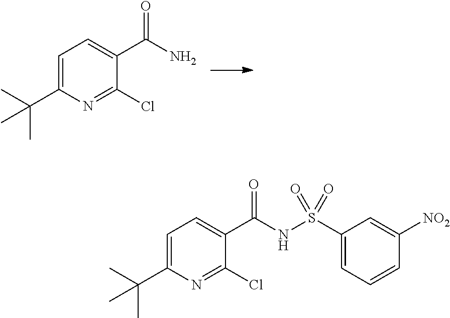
ClC1=NC(C(C)(C)C)=CC=C1C(N)=O.C1(C(NS(C2=CC=CC([NO2])=C2)(=O)=O)=O)=CC=C(C(C)(C)C)N=C1Cl
